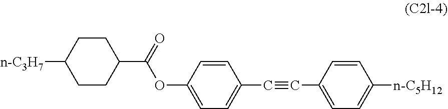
O(C(C1CCC([n-C3H7])CC1)=O)C1=CC=C(C#CC2=CC=C([n-C5H12])C=C2)C=C1
